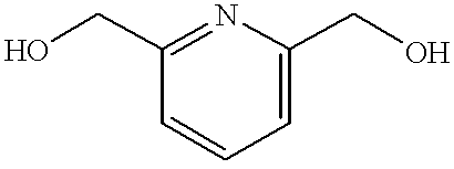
OCC1=NC(CO)=CC=C1
